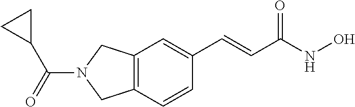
C12=C(C=CC(C=CC(NO)=O)=C1)CN(C(=O)C1CC1)C2
